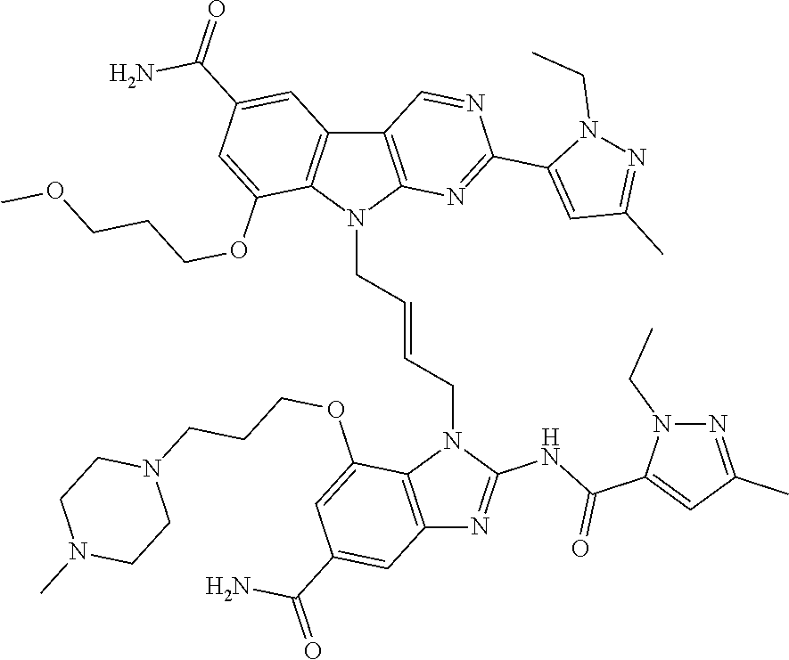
C12=C(N(CC=CCN3C4=C(N=C3NC(C3=CC(C)=NN3CC)=O)C=C(C(=O)N)C=C4OCCCN3CCN(C)CC3)C3=C1C=C(C(=O)N)C=C3OCCCOC)N=C(C1=CC(C)=NN1CC)N=C2
